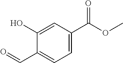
C1=C(C(OC)=O)C=C(O)C(C=O)=C1
